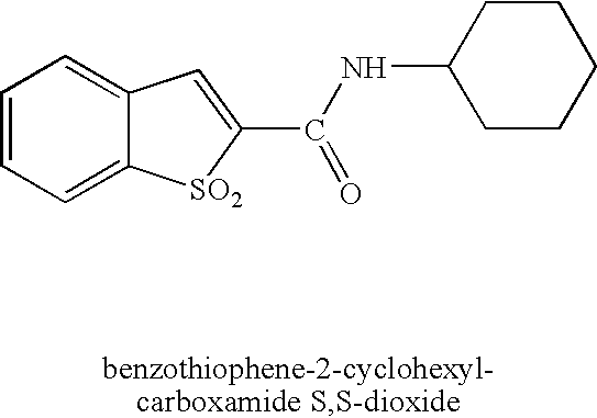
C1=CC=C2C(=C1)C=C(C(=O)NC1CCCCC1)[SO2]2
